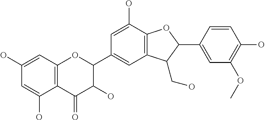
C12=C(C=C(O)C=C1O)OC(C1=CC3=C(C(O)=C1)OC(C1=CC(OC)=C(O)C=C1)C3CO)C(O)C2=O
